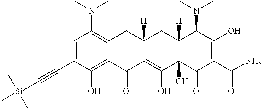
C1=C(C#C[Si](C)(C)C)C(O)=C2C(=C1N(C)C)CC1([H])C(=C(O)C3(O)C([H])(C1)C(N(C)C)C(O)=C(C(N)=O)C3=O)C2=O
